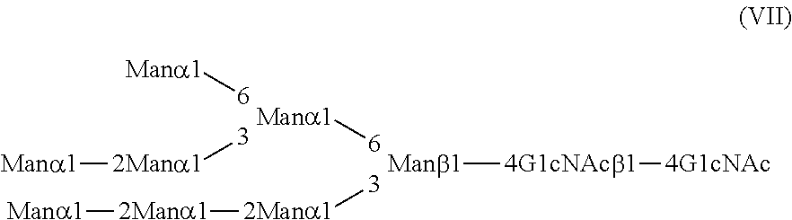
[6][Mana1].[3][2Mana1][Mana1].[6][Mana1].[3][2Mana1][2Mana1][Mana1].[Manb1][4G1cNAcb1][4G1cNAc]
